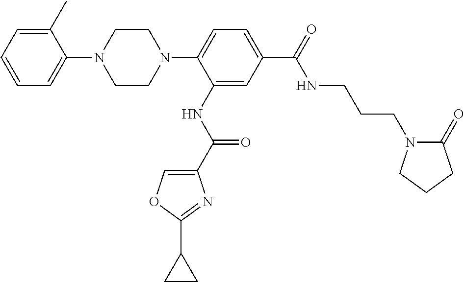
C1CN(C2=CC=C(C(=O)NCCCN3C(=O)CCC3)C=C2NC(C2=COC(C3CC3)=N2)=O)CCN1C1=CC=CC=C1C
